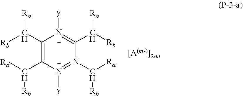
C1(C([Rb])[Ra])=C(C([Rb])[Ra])N([y])=N(C([Ra])[Rb])C(C([Rb])[Ra])=N1[y]
